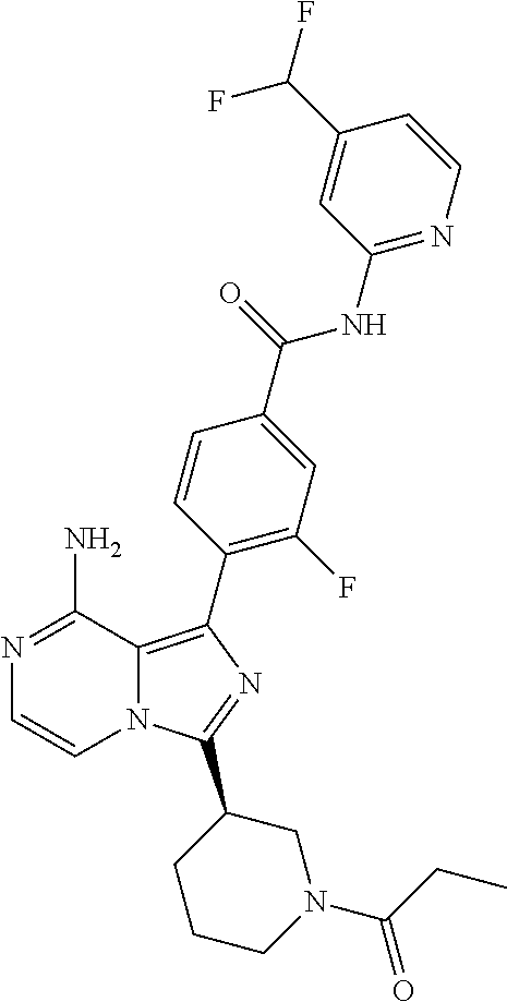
N12C(=C(C3=C(F)C=C(C(=O)NC4=NC=CC(C(F)F)=C4)C=C3)N=C1C1CCCN(C(CC)=O)C1)C(N)=NC=C2
